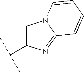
C12=NC(C(C)C)=CN1C=CC=C2
